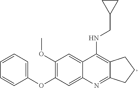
C12=C(NCC3CC3)C3=CC(OC)=C(OC4=CC=CC=C4)C=C3N=C1CCC2
